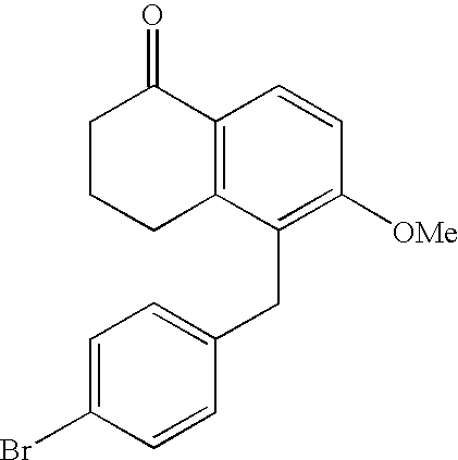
C1C2=C(C(=O)CC1)C=CC([OMe])=C2CC1=CC=C(Br)C=C1
